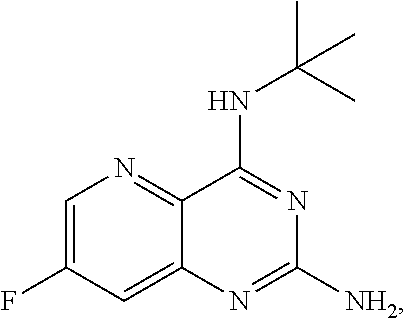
C1=C(F)C=C2C(=N1)C(NC(C)(C)C)=NC([NH2])=N2
